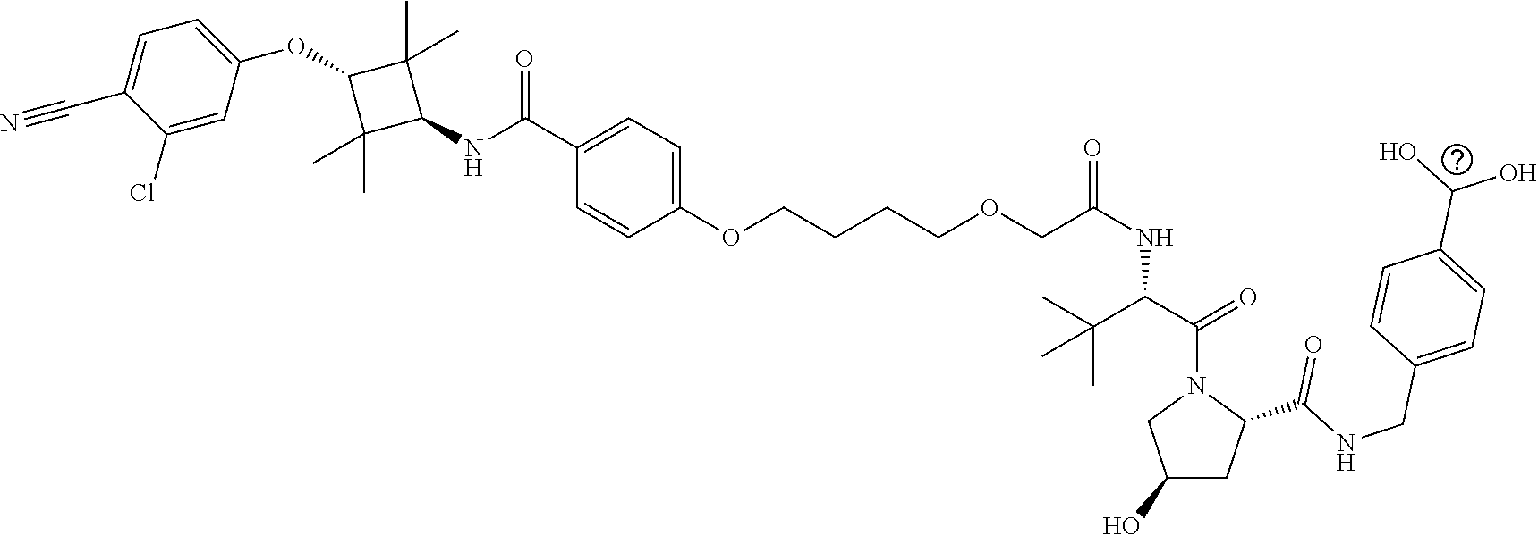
C1(C(NC2C(C)(C)C(OC3=CC=C(C#N)C(Cl)=C3)C2(C)C)=O)=CC=C(OCCCCOCC(NC(C(=O)N2CC(O)CC2C(NCC2=CC=C(C(O)O)C=C2)=O)C(C)(C)C)=O)C=C1
